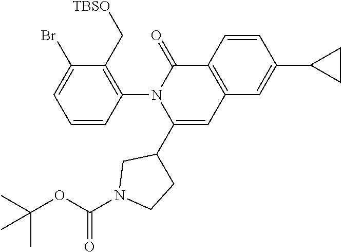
C1=CC(N2C(C3CN(C(OC(C)(C)C)=O)CC3)=CC3=C(C2=O)C=CC(C2CC2)=C3)=C(C[TBSO])C(Br)=C1
